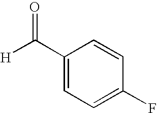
C1(C([H])=O)=CC=C(F)C=C1
